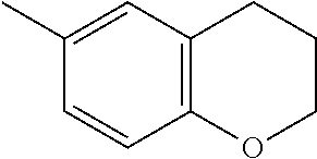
C12=C(C=C(C)C=C1)CCCO2
